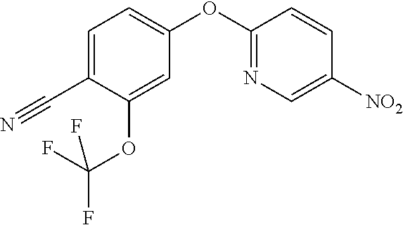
C1=C(OC2=NC=C([NO2])C=C2)C=C(OC(F)(F)F)C(C#N)=C1
